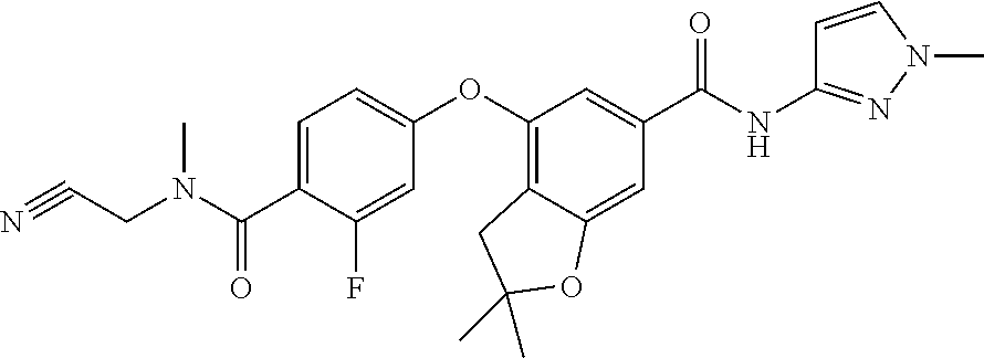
C1=C(C(=O)N(C)CC#N)C(F)=CC(OC2=C3C(=CC(C(=O)NC4=NN(C)C=C4)=C2)OC(C)(C)C3)=C1
